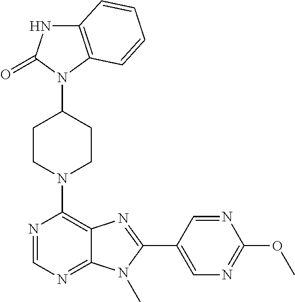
C12=C(N(C3CCN(C4=C5C(=NC=N4)N(C)C(C4=CN=C(OC)N=C4)=N5)CC3)C(=O)N1)C=CC=C2
